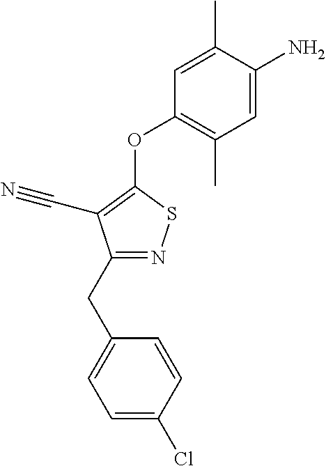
C1=C(C)C(N)=CC(C)=C1OC1=C(C#N)C(CC2=CC=C(Cl)C=C2)=NS1
